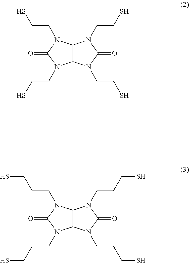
C12C(N(CCCS)C(=O)N1CCCS)N(CCCS)C(=O)N2CCCS.C12C(N(CCS)C(=O)N1CCS)N(CCS)C(=O)N2CCS
